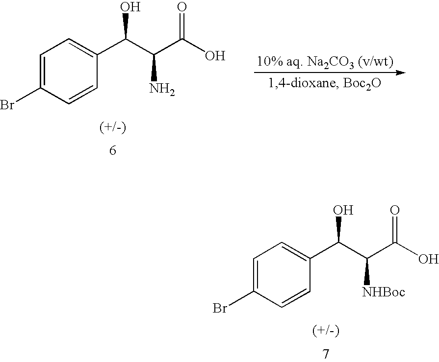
C1=C(Br)C=CC(C(C(N)C(O)=O)O)=C1.C1=C(Br)C=CC(C(C([NHBoc])C(O)=O)O)=C1
